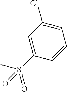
CS(C1=CC(Cl)=CC=C1)(=O)=O
